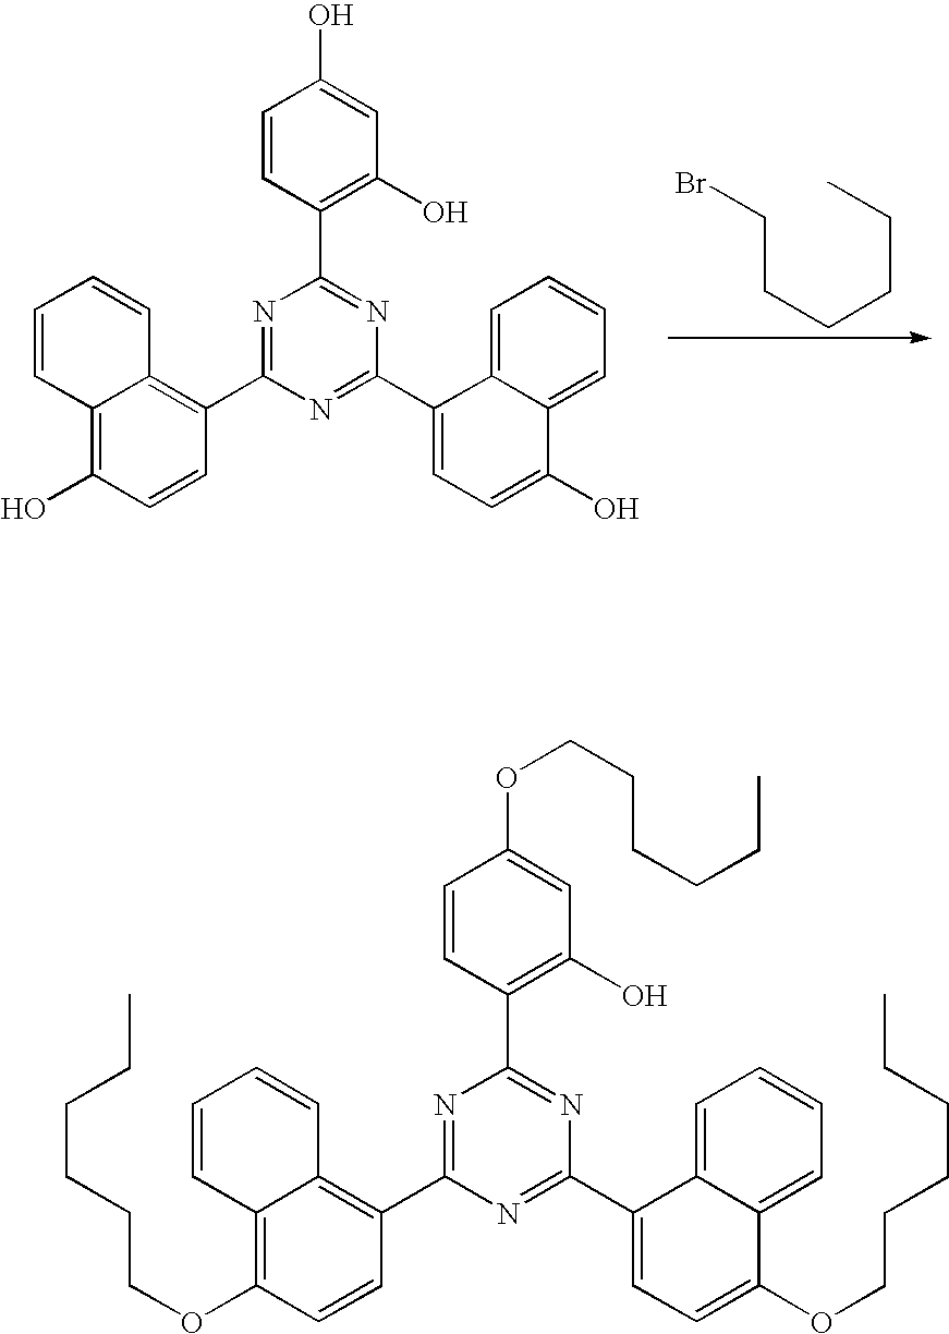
C1=CC2=C(O)C=CC(C3=NC(C4=C(O)C=C(O)C=C4)=NC(C4=CC=C(O)C5=CC=CC=C45)=N3)=C2C=C1.C(CCCCC)Br.C1=CC2=C(OCCCCCC)C=CC(C3=NC(C4=C(O)C=C(OCCCCCC)C=C4)=NC(C4=CC=C(OCCCCCC)C5=CC=CC=C45)=N3)=C2C=C1
